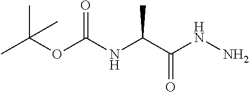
C(C(NC(=O)OC(C)(C)C)C)(=O)NN
